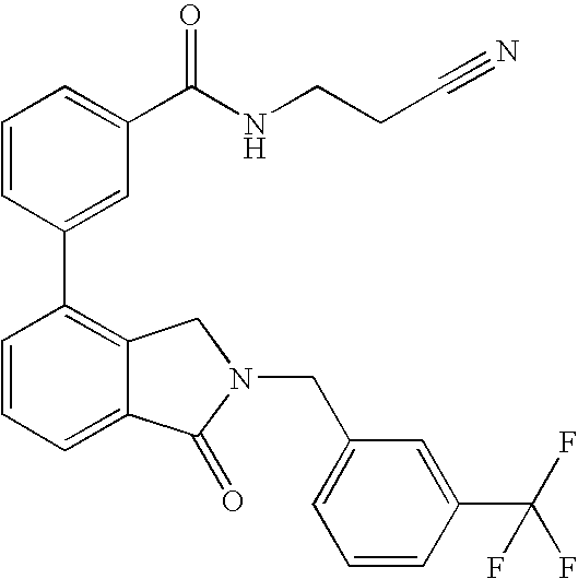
C1=CC(C2=C3C(=CC=C2)C(=O)N(CC2=CC=CC(C(F)(F)F)=C2)C3)=CC(C(NCCC#N)=O)=C1
